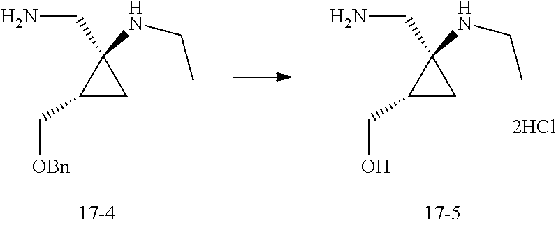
C1C(C[OBn])C1(CN)NCC.C1C(CO)C1(CN)NCC
